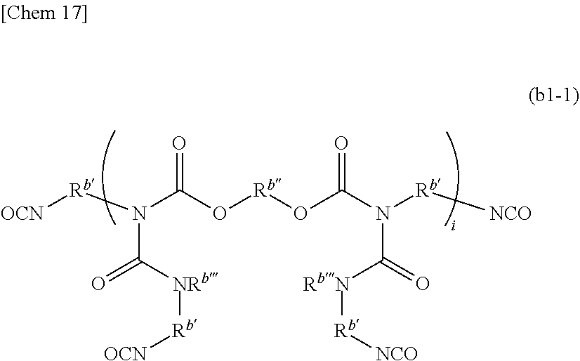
[Rb](N(C(O[Rb]OC(N([Rb][NCO])C(=O)[RbN][Rb][NCO])=O)=O)C([NRb][Rb][OCN])=O)[OCN]
